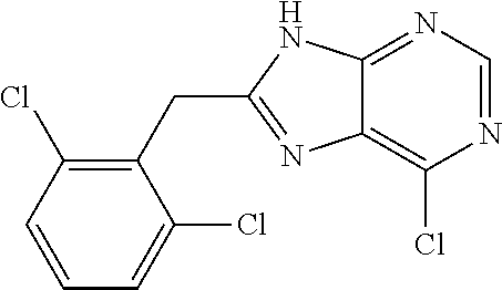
C12=NC=NC(Cl)=C1N=C(CC1=C(Cl)C=CC=C1Cl)N2
